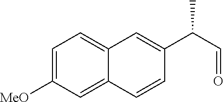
C12=CC([MeO])=CC=C1C=C(C(C=O)C)C=C2
